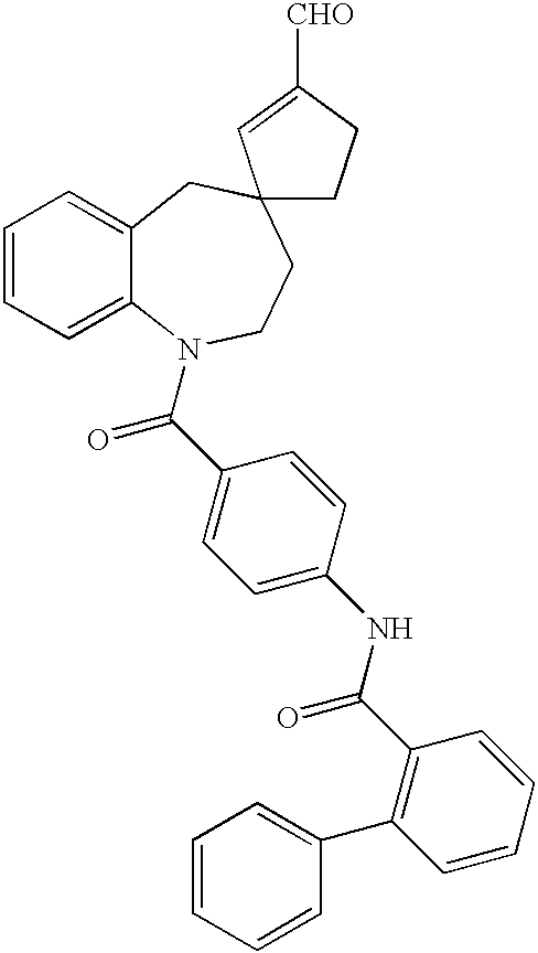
C1=CC=C2C(=C1)CC1(CCN2C(C2=CC=C(NC(C3=C(C4=CC=CC=C4)C=CC=C3)=O)C=C2)=O)CCC([CHO])=C1
